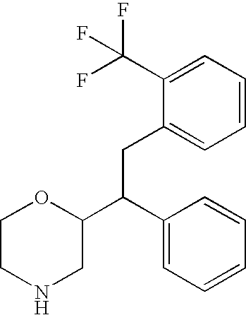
C1(C(F)(F)F)=CC=CC=C1CC(C1=CC=CC=C1)C1OCCNC1
